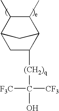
C1C([(CH2)q]C(O)([CF3])[F3C])C2C(C)C(C)C1C2
